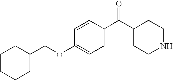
C1(C(C2=CC=C(OCC3CCCCC3)C=C2)=O)CCNCC1
